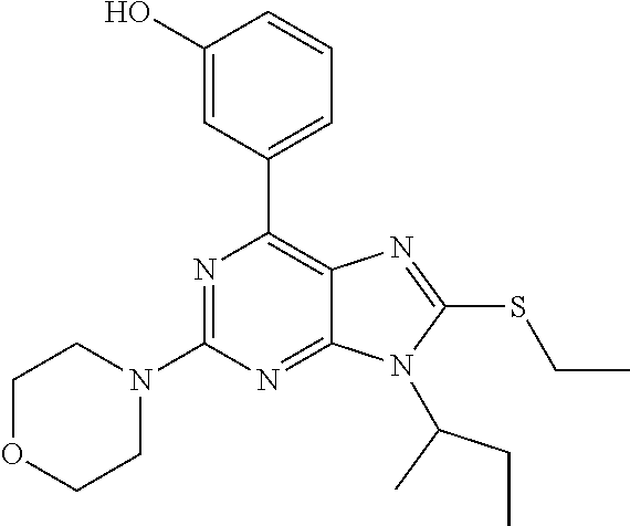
N1=C(N2CCOCC2)N=C2C(=C1C1=CC=CC(O)=C1)N=C(SCC)N2C(CC)C
